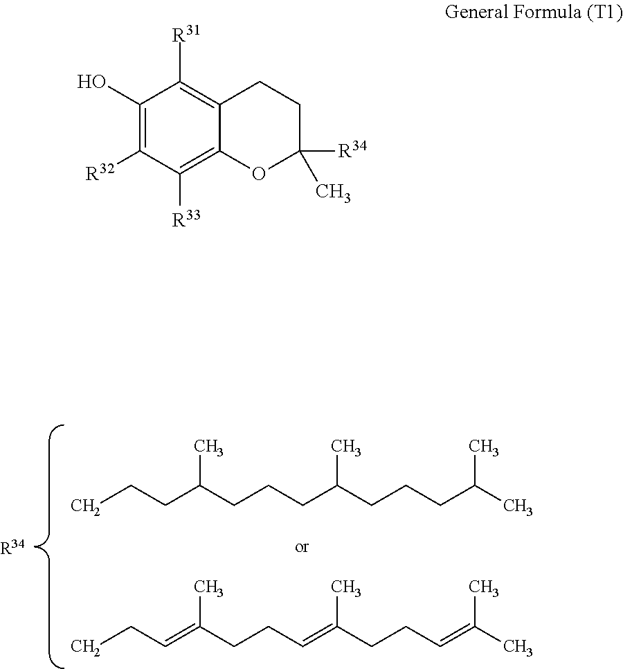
CCCC(CCCC(CCCC(C)C)C)C.CCC=C(CCC=C(CCC=C(C)C)C)C.[R34].C1(O)=C([R32])C([R33])=C2C(=C1[R31])CCC([R34])(C)O2
